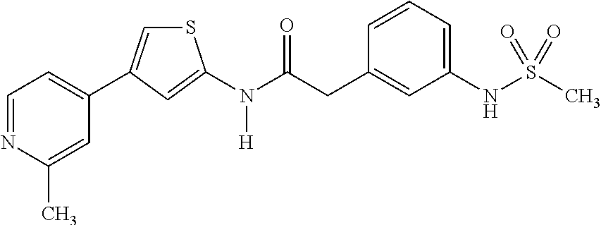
C1=NC(C)=CC(C2=CSC(N(C(CC3=CC(NS(C)(=O)=O)=CC=C3)=O)[H])=C2)=C1
